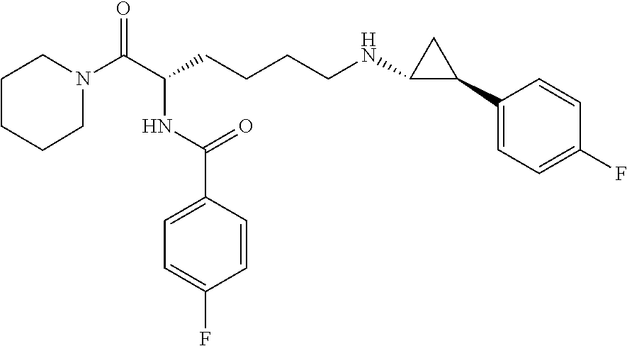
C1N(C(C(CCCCNC2C(C3=CC=C(F)C=C3)C2)NC(C2=CC=C(F)C=C2)=O)=O)CCCC1
